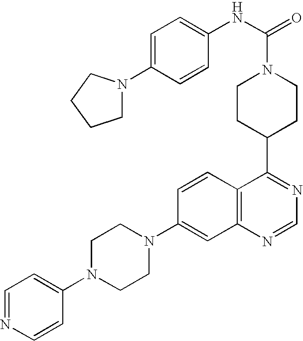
C12=C(C=CC(N3CCN(C4=CC=NC=C4)CC3)=C1)C(C1CCN(C(NC3=CC=C(N4CCCC4)C=C3)=O)CC1)=NC=N2
